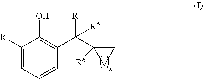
C1([R])=CC=CC(C(C2([R6])CC2)([R4])[R5])=C1O
